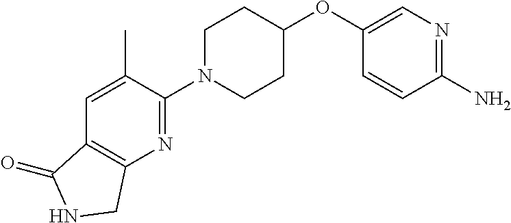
C1(N2CCC(OC3=CN=C(N)C=C3)CC2)=NC2=C(C=C1C)C(=O)NC2
